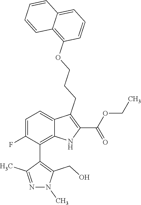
C1=C(F)C(C2=C(CO)N(C)N=C2C)=C2C(=C1)C(CCCOC1=C3C(=CC=C1)C=CC=C3)=C(C(OCC)=O)N2
